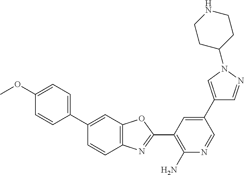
C1(C2=CC3=C(C=C2)N=C(C2=C(N)N=CC(C4=CN(C5CCNCC5)N=C4)=C2)O3)=CC=C(OC)C=C1
